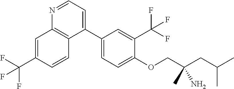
N1=CC=C(C2=CC=C(OCC(N)(C)CC(C)C)C(C(F)(F)F)=C2)C2=C1C=C(C(F)(F)F)C=C2
